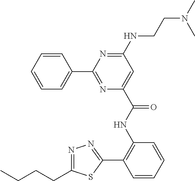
C1=CC(C2=NC(C(NC3=C(C4=NN=C(CCCC)S4)C=CC=C3)=O)=CC(NCCN(C)C)=N2)=CC=C1
